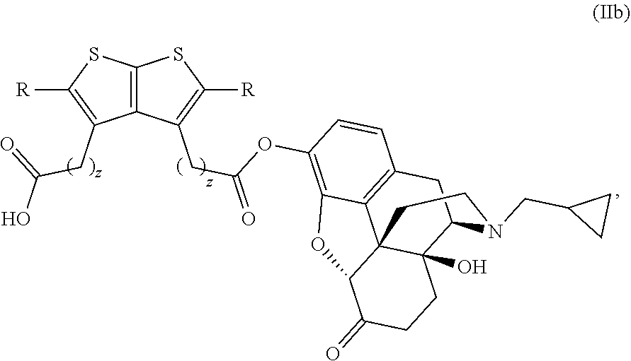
C12=C(C(CC(OC3=C4C5=C(C=C3)CC3C6(O)C5(C(C(=O)CC6)O4)CCN3CC3CC3)=O)=C([R])S1)C(CC(=O)O)=C([R])S2
